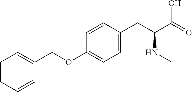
C1=CC=CC(COC2=CC=C(CC(C(=O)O)NC)C=C2)=C1
